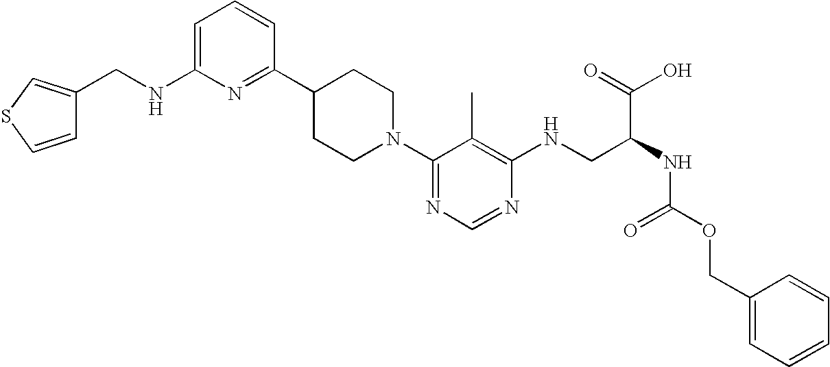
C1=C(NCC2=CSC=C2)N=C(C2CCN(C3=NC=NC(NCC(NC(OCC4=CC=CC=C4)=O)C(=O)O)=C3C)CC2)C=C1
